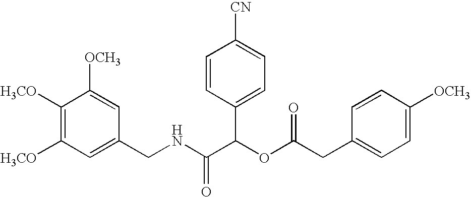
C1(CNC(C(OC(CC2=CC=C([OCH3])C=C2)=O)C2=CC=C([CN])C=C2)=O)=CC([H3CO])=C([H3CO])C([OCH3])=C1
